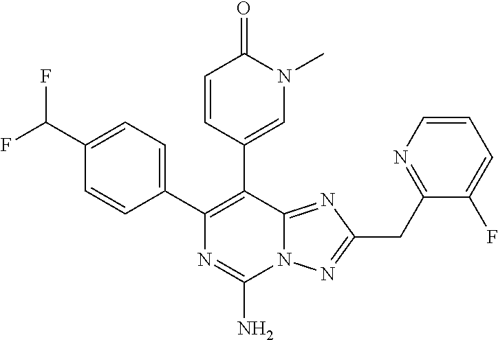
C1(C(F)F)=CC=C(C2=C(C3=CN(C)C(=O)C=C3)C3=NC(CC4=NC=CC=C4F)=NN3C(N)=N2)C=C1
